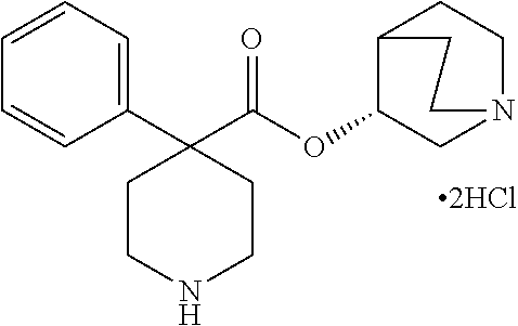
C1=CC=C(C2(C(OC3CN4CCC3CC4)=O)CCNCC2)C=C1
